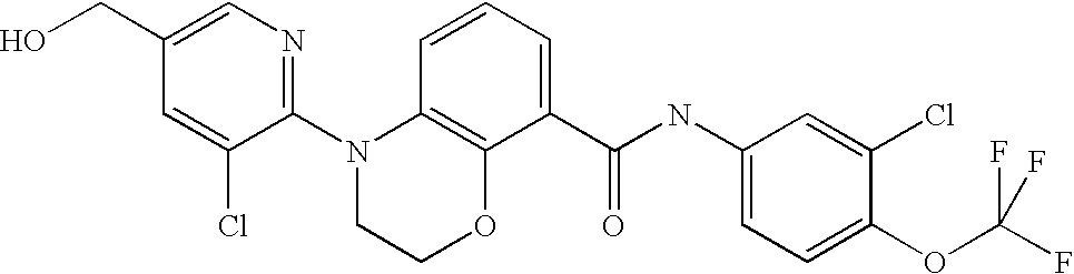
C1(N2CCOC3=C2C=CC=C3C(NC2=CC=C(OC(F)(F)F)C(Cl)=C2)=O)=NC=C(CO)C=C1Cl
